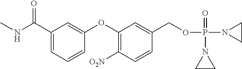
C1(OC2=CC(C(NC)=O)=CC=C2)=C([O2N])C=CC(COP(N2CC2)(=O)N2CC2)=C1
